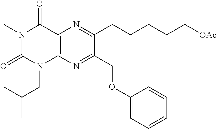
C1(OCC2=NC3=C(N=C2CCCCC[OAc])C(=O)N(C)C(=O)N3CC(C)C)=CC=CC=C1
